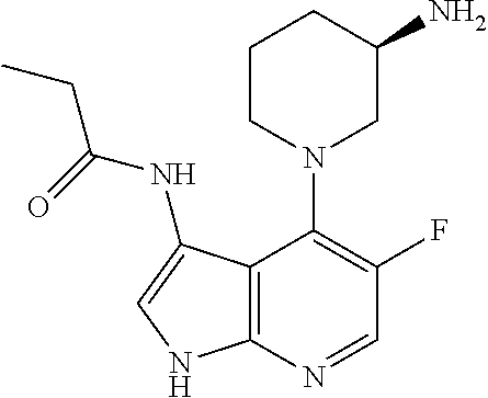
C1CN(C2=C(F)C=NC3=C2C(NC(=O)CC)=CN3)CC(N)C1
